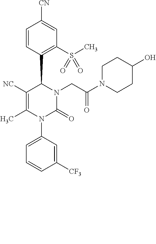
C1=CC(C2C([NC])=C(C)N(C3=CC=CC([CF3])=C3)C(=O)N2CC(N2CCC(O)CC2)=O)=C(S(C)(=O)=O)C=C1[CN]
